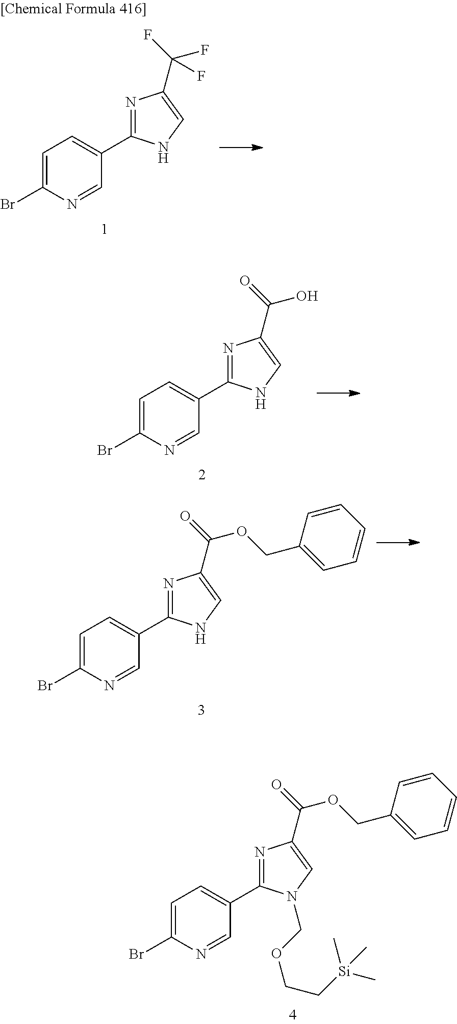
C1=C(Br)N=CC(C2=NC(C(F)(F)F)=CN2)=C1.C1=C(Br)N=CC(C2=NC(C(O)=O)=CN2)=C1.C1=C(Br)N=CC(C2=NC(C(OCC3=CC=CC=C3)=O)=CN2)=C1.C1=C(Br)N=CC(C2=NC(C(OCC3=CC=CC=C3)=O)=CN2COCC[Si](C)(C)C)=C1
